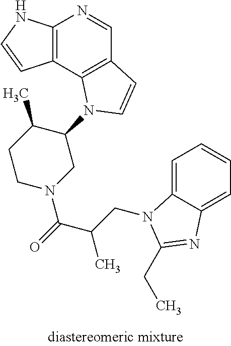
C12=C(C3=C(C=N1)C=CN3C1C(C)CCN(C(=O)C(CN3C4=CC=CC=C4N=C3CC)C)C1)C=CN2
